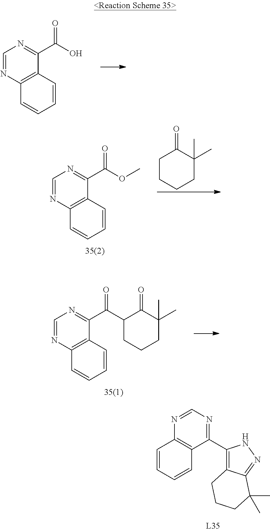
C1=NC2=C(C(C(O)=O)=N1)C=CC=C2.C1CCCC(C)(C)C1=O.C1=NC2=C(C(C(OC)=O)=N1)C=CC=C2.C1=NC2=C(C(C(C3CCCC(C)(C)C3=O)=O)=N1)C=CC=C2.C1(C2=C3C(=NN2)C(C)(C)CCC3)=NC=NC2=C1C=CC=C2
